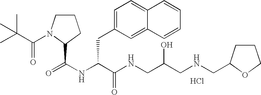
Cl.N(C(C(NCC(CNCC1CCCO1)O)=O)CC1=CC=C2C(=C1)C=CC=C2)C(=O)C1N(C(C(C)(C)C)=O)CCC1
